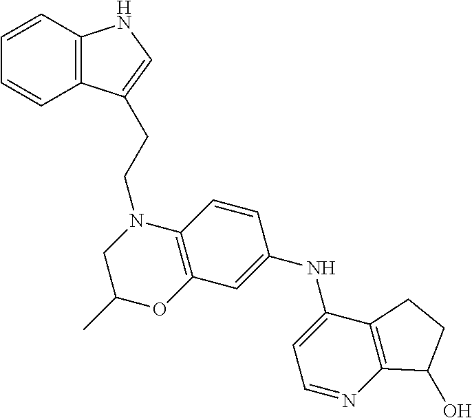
C1=CC2=C(C=C1)C(CCN1CC(C)OC3=C1C=CC(NC1=CC=NC4=C1CCC4O)=C3)=CN2
